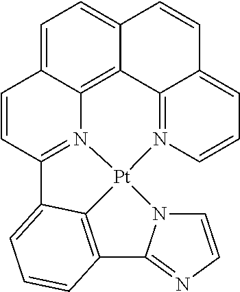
C1=C2C3=C4C(=C1)C=CC1=CC=CN(=C41)[Pt]14N3=C(C=C2)C2=CC=CC(=C12)C1=NC=CN14
